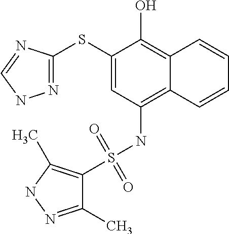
N1=C(SC2=CC(NS(C3=C(C)NN=C3C)(=O)=O)=C3C(=C2O)C=CC=C3)N=CN1
